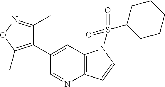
C1(C2=C(C)ON=C2C)=CC2=C(N=C1)C=CN2S(=O)(=O)C1CCCCC1
